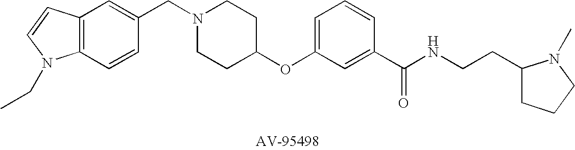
C1(CN2CCC(OC3=CC=CC(C(NCCC4CCCN4C)=O)=C3)CC2)=CC2=C(C=C1)N(CC)C=C2
